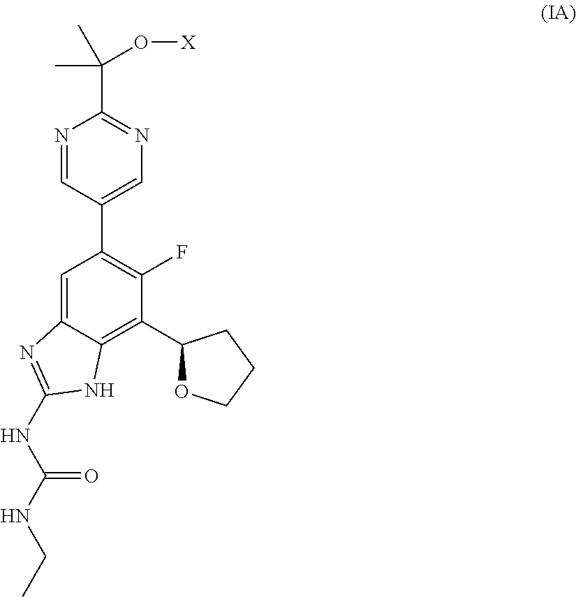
N1=CC(C2=C(F)C(C3OCCC3)=C3C(=C2)N=C(NC(NCC)=O)N3)=CN=C1C(C)(C)O[X]
